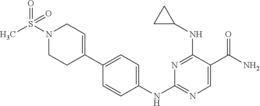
C1=CC(NC2=NC=C(C(N)=O)C(NC3CC3)=N2)=CC=C1C1=CCN(S(C)(=O)=O)CC1
